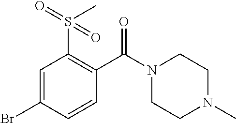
C1=C(Br)C=CC(C(N2CCN(C)CC2)=O)=C1S(C)(=O)=O
